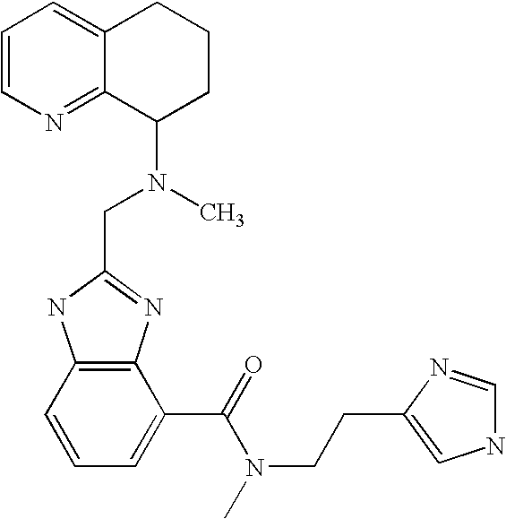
C12=C(C=CC=C1C(=O)N(C)CCC1=CNC=N1)NC(CN(C)C1CCCC3=CC=CN=C13)=N2
